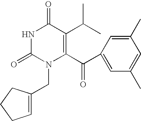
N1C(=O)N(CC2=CCCC2)C(C(C2=CC(C)=CC(C)=C2)=O)=C(C(C)C)C1=O
